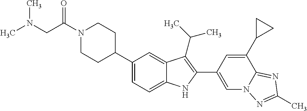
C(N1CCC(C2=CC=C3C(=C2)C(C(C)C)=C(C2=CN4C(=NC(C)=N4)C(C4CC4)=C2)N3)CC1)(=O)CN(C)C
